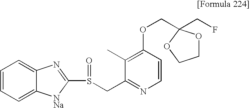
C(OC1=C(C)C(CS(=O)C2=NC3=CC=CC=C3[NNa]2)=NC=C1)C1(CF)OCCO1
